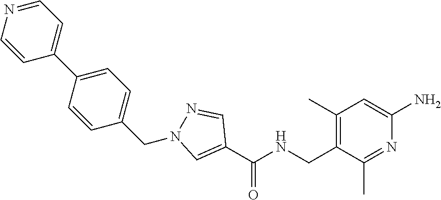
C1(C)=C(CNC(C2=CN(CC3=CC=C(C4=CC=NC=C4)C=C3)N=C2)=O)C(C)=NC(N)=C1
